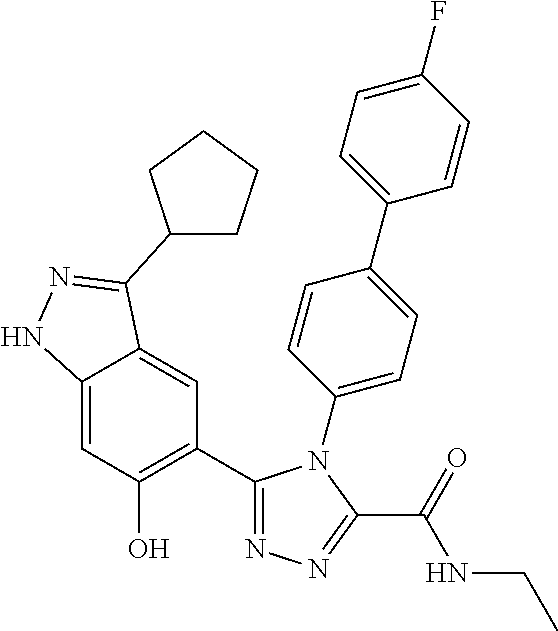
C12=CC(O)=C(C3=NN=C(C(=O)NCC)N3C3=CC=C(C4=CC=C(F)C=C4)C=C3)C=C1C(C1CCCC1)=NN2
